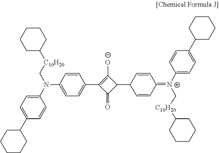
C1=CC(N(C2=CC=C(C3CCCCC3)C=C2)C[C10H20]C2CCCCC2)=CC=C1C1=C([O-])C(C2C=CC(=[N+](C3=CC=C(C4CCCCC4)C=C3)C[C10H20]C3CCCCC3)C=C2)C1=O
